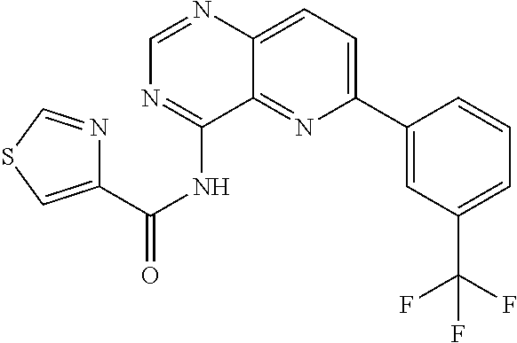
C1=NC2=CC=C(C3=CC(C(F)(F)F)=CC=C3)N=C2C(NC(=O)C2=CSC=N2)=N1
